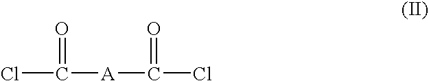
ClC([A]C(Cl)=O)=O
